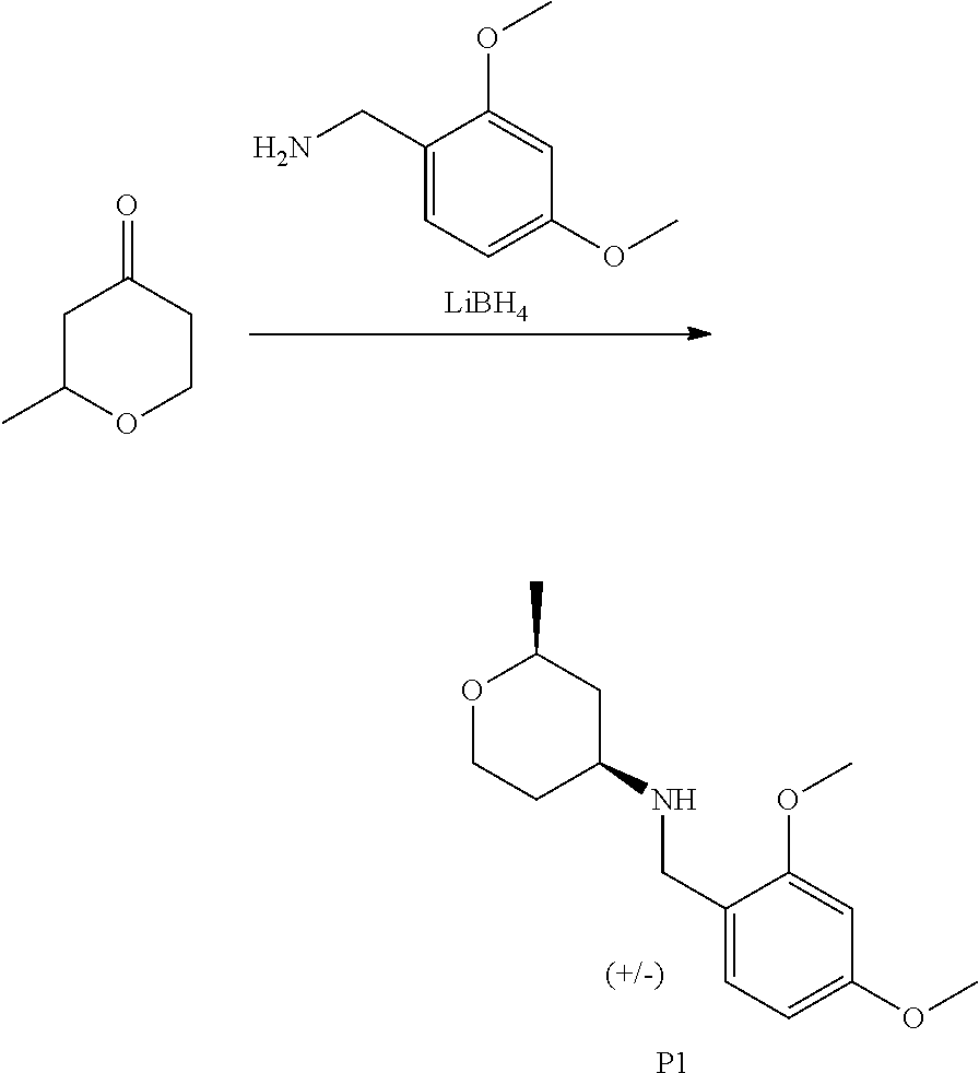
C1(CNC2CC(C)OCC2)=CC=C(OC)C=C1OC.[P1].C1(CN)=CC=C(OC)C=C1OC.[LiBH4].C1C(C)OCCC1=O
